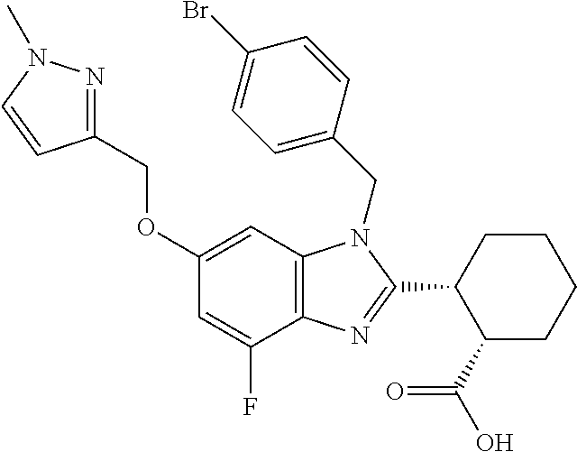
C1(OCC2=NN(C)C=C2)=CC2=C(C(F)=C1)N=C(C1C(C(O)=O)CCCC1)N2CC1=CC=C(Br)C=C1
